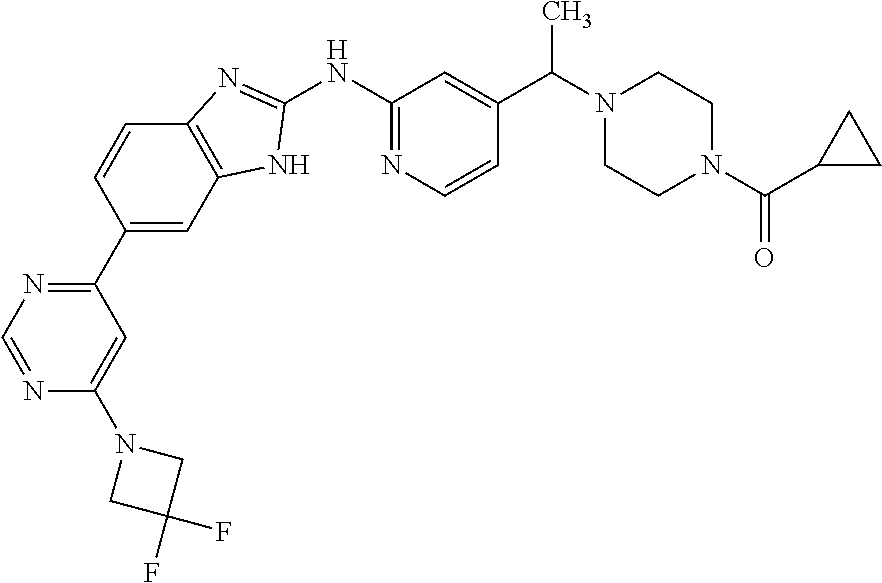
C12=C(C=C(C3=NC=NC(N4CC(F)(F)C4)=C3)C=C1)NC(NC1=NC=CC(C(N3CCN(C(=O)C4CC4)CC3)C)=C1)=N2
